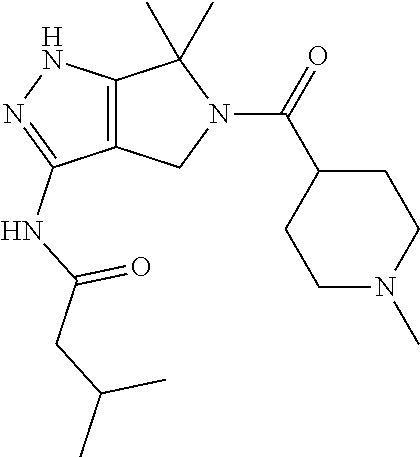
C12=C(NN=C1NC(=O)CC(C)C)C(C)(C)N(C(C1CCN(C)CC1)=O)C2
